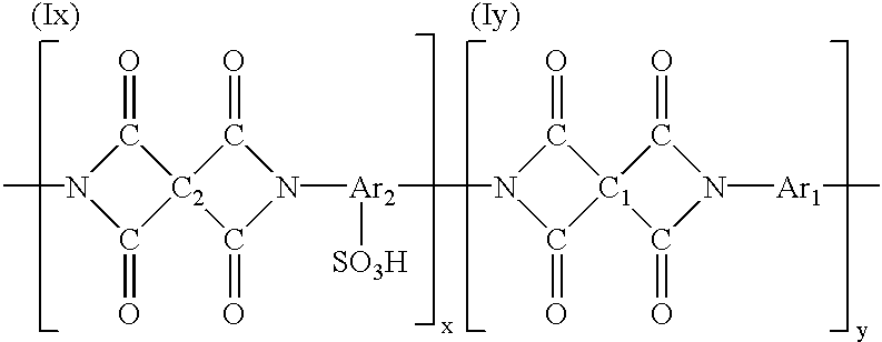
C1(=O)[C2]2(C(=O)N1C)C(=O)N([Ar2]([SO3H])N1C(=O)[C1]3(C1=O)C(=O)N([Ar1]C)C3=O)C2=O
